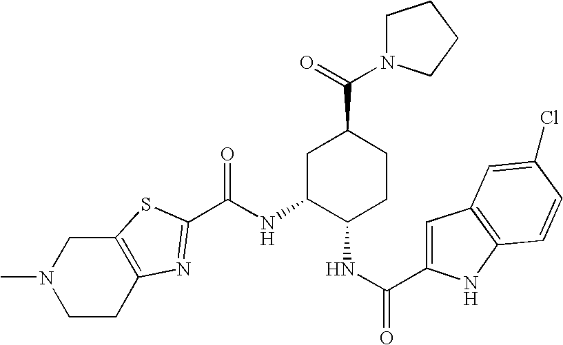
N(C1C(NC(=O)C2=CC3=C(N2)C=CC(Cl)=C3)CCC(C(=O)N2CCCC2)C1)C(=O)C1=NC2=C(CN(C)CC2)S1
